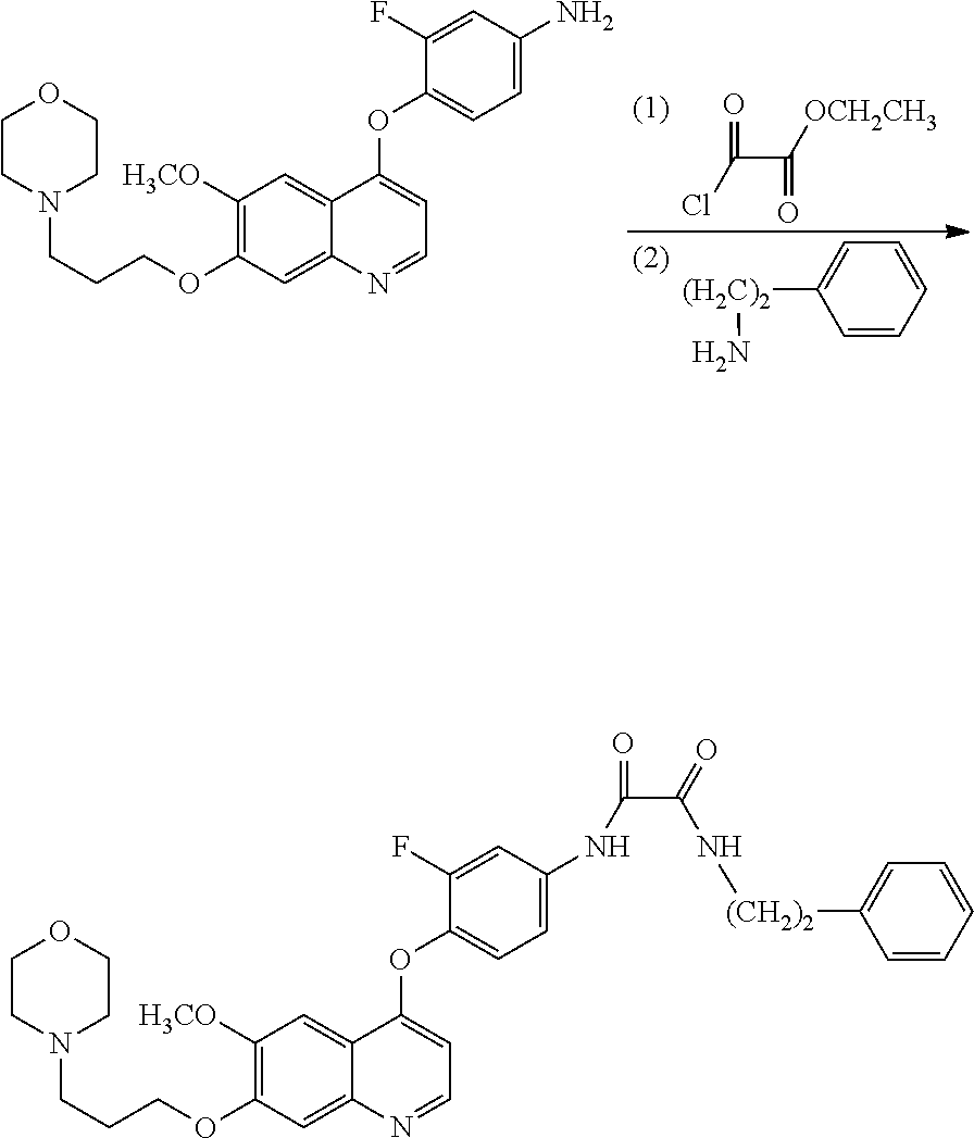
C1CN(CCCOC2=C([H3CO])C=C3C(=C2)N=CC=C3OC2=CC=C(N)C=C2F)CCO1.O=C(C(=O)[OCH2CH3])Cl.C1=CC=CC=C1[(H2C)2]N.C1CN(CCCOC2=C([H3CO])C=C3C(=C2)N=CC=C3OC2=CC=C(NC(C(=O)N[(CH2)2]C3=CC=CC=C3)=O)C=C2F)CCO1
